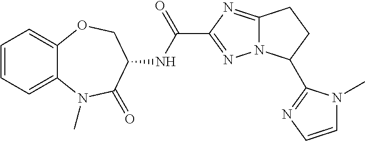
C12=CC=CC=C1OCC(NC(C1=NN3C(=N1)CCC3C1=NC=CN1C)=O)C(=O)N2C
